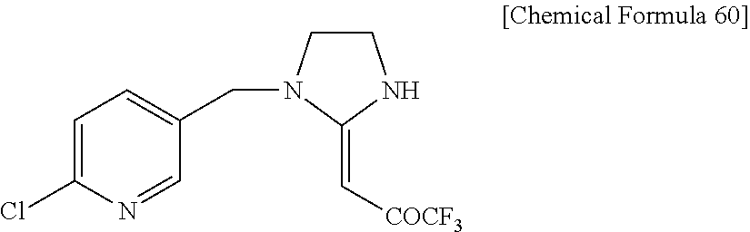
C1=C(Cl)N=CC(CN2CCNC2=C[COCF3])=C1
